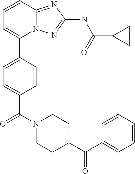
C1=CC2=NC(NC(C3CC3)=O)=NN2C(C2=CC=C(C(N3CCC(C(C4=CC=CC=C4)=O)CC3)=O)C=C2)=C1
